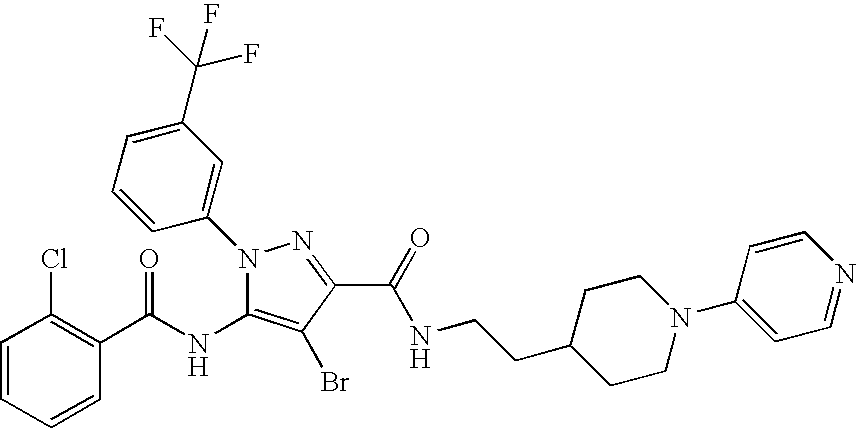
C1=CC=CC(C(=O)NC2=C(Br)C(C(=O)NCCC3CCN(C4=CC=NC=C4)CC3)=NN2C2=CC(C(F)(F)F)=CC=C2)=C1Cl
